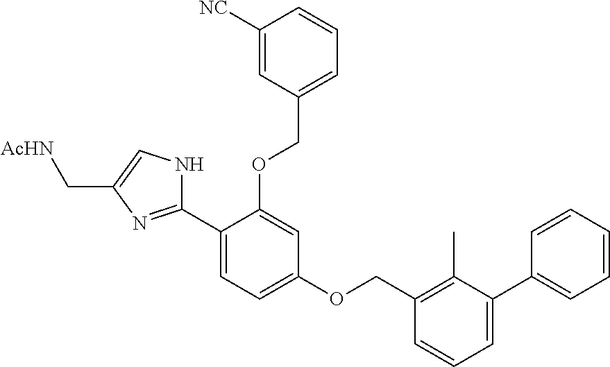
C1([NC])=CC(COC2=CC(OCC3=C(C)C(C4=CC=CC=C4)=CC=C3)=CC=C2C2=NC(C[AcHN])=CN2)=CC=C1
